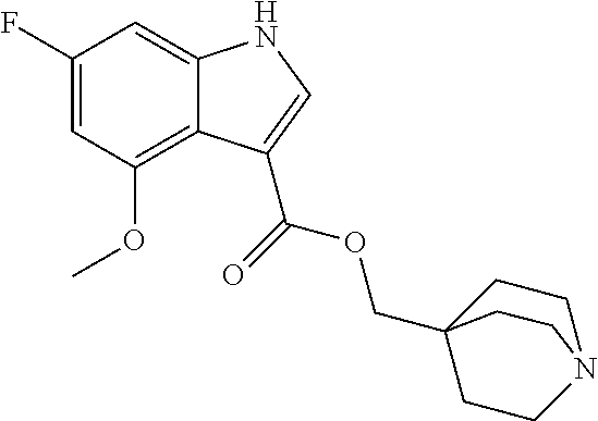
C1(F)=CC(OC)=C2C(=C1)NC=C2C(=O)OCC12CCN(CC1)CC2
